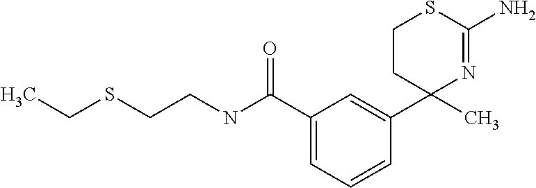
N1=C(N)SCCC1(C1=CC(C(NCCSCC)=O)=CC=C1)C
